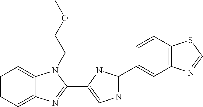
C1=CC=C2C(=C1)N(CCOC)C(C1=CN=C(C3=CC4=C(C=C3)SC=N4)N1)=N2
